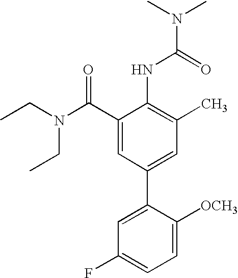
C1(C(N(CC)CC)=O)=CC(C2=CC(F)=CC=C2[OCH3])=CC(C)=C1NC(N(C)C)=O
